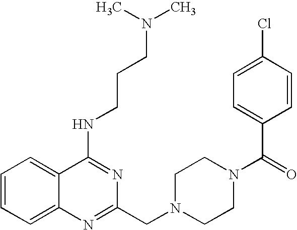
C1=CC=C2C(=C1)C(NCCCN(C)C)=NC(CN1CCN(C(C3=CC=C(Cl)C=C3)=O)CC1)=N2
